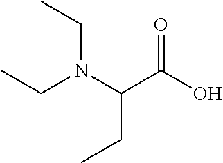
CCN(C(C(O)=O)CC)CC
